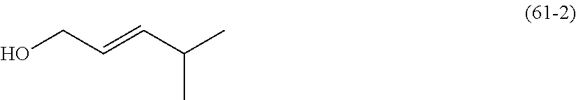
C(O)C=CC(C)C
